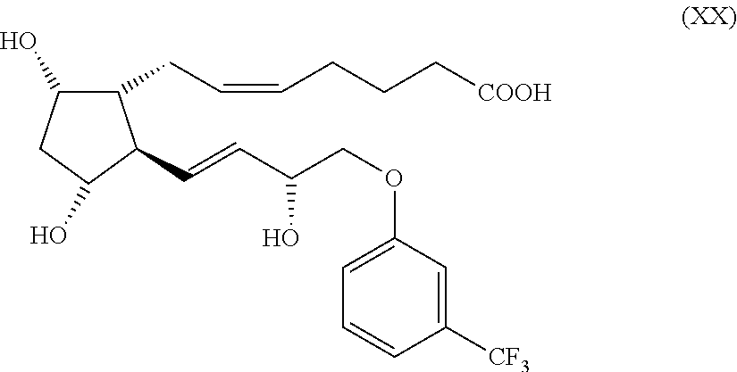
C1(CC=CCCC[COOH])C(O)CC(O)C1C=CC(COC1=CC=CC([CF3])=C1)O
